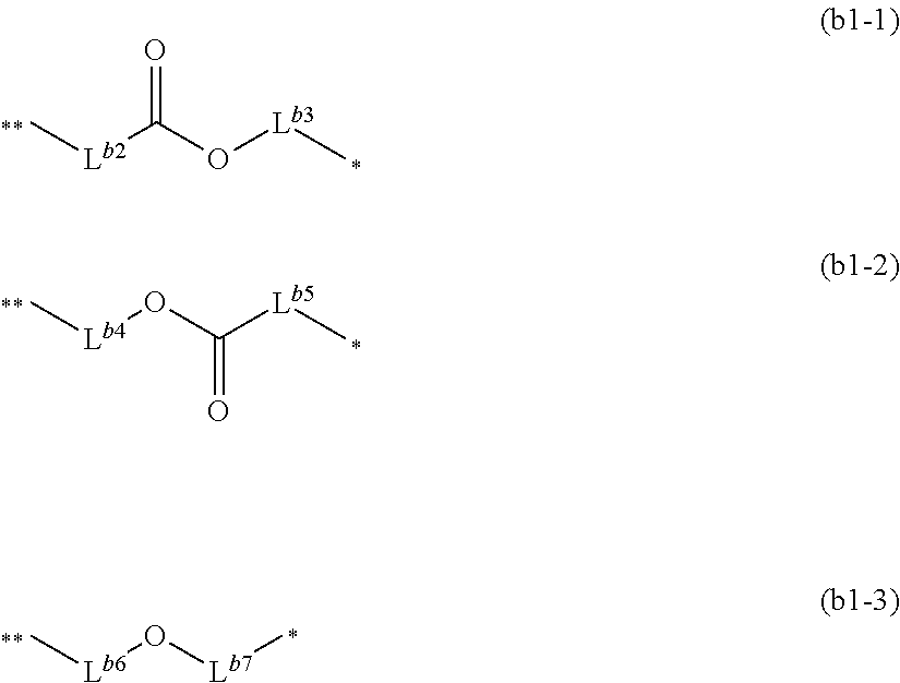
C[Lb2]C(O[Lb3]C)=O.C[Lb4]OC([Lb5]C)=O.C[Lb6]O[Lb7]C
